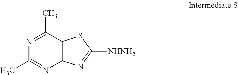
C12=C(C(C)=NC(C)=N1)SC([NHNH2])=N2
